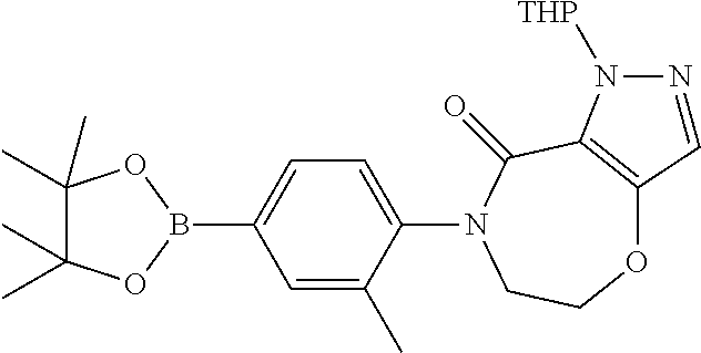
C1(N2C(=O)C3=C(OCC2)C=NN3[THP])=CC=C(B2OC(C)(C)C(C)(C)O2)C=C1C
